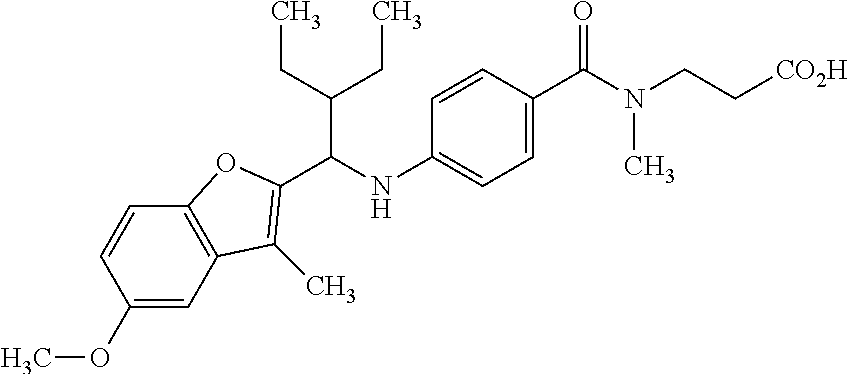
C1(OC)=CC2=C(C=C1)OC(C(NC1=CC=C(C(N(CC[CO2H])C)=O)C=C1)C(CC)CC)=C2C
